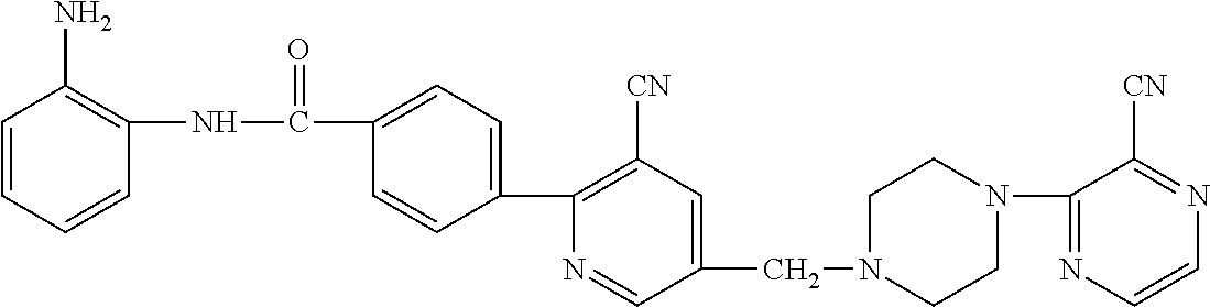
C1=CC=CC(N)=C1NC(C1=CC=C(C2=C([CN])C=C(CN3CCN(C4=NC=CN=C4[CN])CC3)C=N2)C=C1)=O
